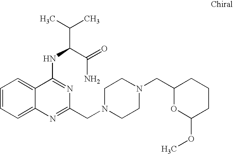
C1=CC=C2C(=C1)C(NC(C(N)=O)C(C)C)=NC(CN1CCN(CC3OC(OC)CCC3)CC1)=N2
